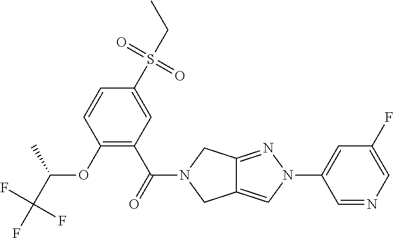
O(C1=C(C(=O)N2CC3=CN(C4=CC(F)=CN=C4)N=C3C2)C=C(S(CC)(=O)=O)C=C1)C(C(F)(F)F)C
